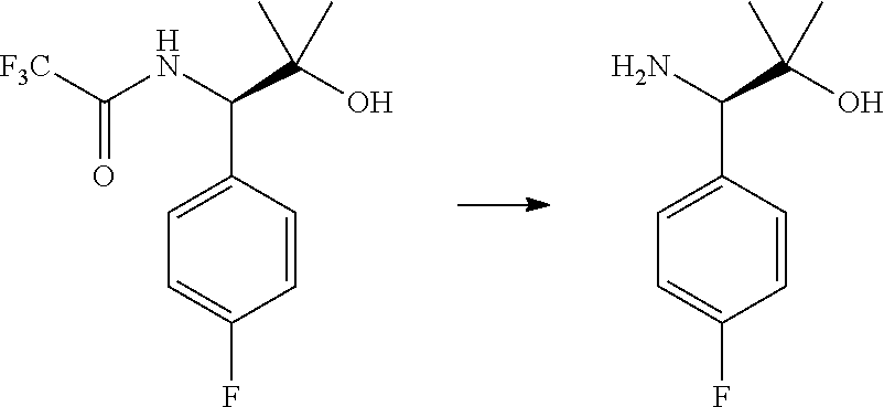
C1=CC(C(NC(=O)[F3C])C(O)(C)C)=CC=C1F.C1=CC(C(C(O)(C)C)N)=CC=C1F
